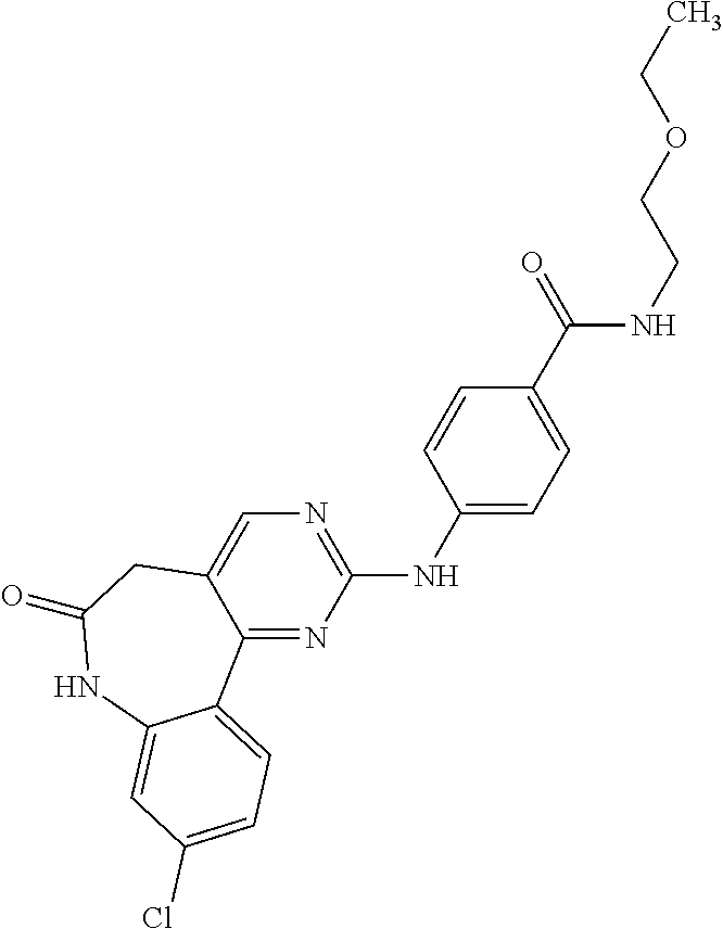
C12=NC(NC3=CC=C(C(=O)NCCOCC)C=C3)=NC=C1CC(=O)NC1=CC(Cl)=CC=C21
